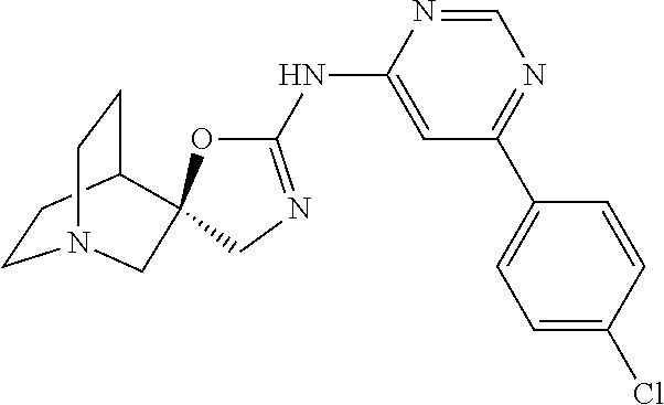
C1CC2CCN1CC21OC(NC2=CC(C3=CC=C(Cl)C=C3)=NC=N2)=NC1
